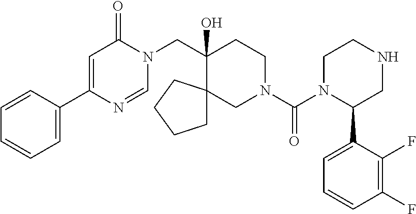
C1(C2=CC=CC=C2)=CC(=O)N(CC2(O)CCN(C(=O)N3C(C4=CC=CC(F)=C4F)CNCC3)CC23CCCC3)C=N1
